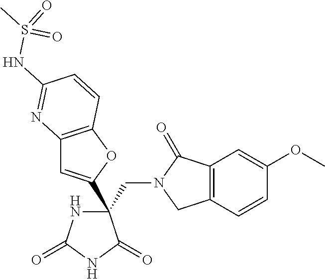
C(C1(C2=CC3=C(O2)C=CC(NS(C)(=O)=O)=N3)NC(=O)NC1=O)N1CC2=C(C1=O)C=C(OC)C=C2
